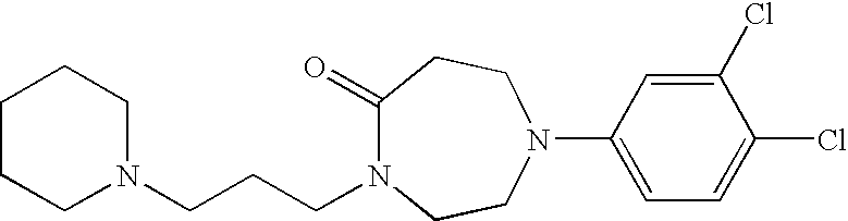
C1(=O)N(CCCN2CCCCC2)CCN(C2=CC=C(Cl)C(Cl)=C2)CC1
